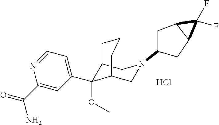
C1(C2(OC)C3CN(C4CC5C(C4)C5(F)F)CC2CCC3)=CC=NC(C(=O)N)=C1.Cl
